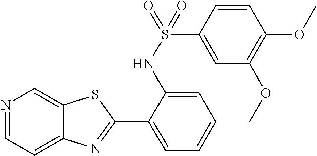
N1=CC=C2C(=C1)SC(C1=CC=CC=C1NS(=O)(C1=CC(OC)=C(OC)C=C1)=O)=N2
